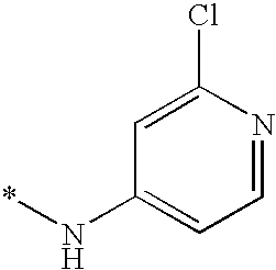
C1=C(Cl)N=CC=C1N*
